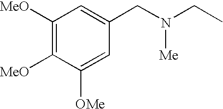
C1([MeO])=C([MeO])C([OMe])=CC(CN(CC)[Me])=C1
